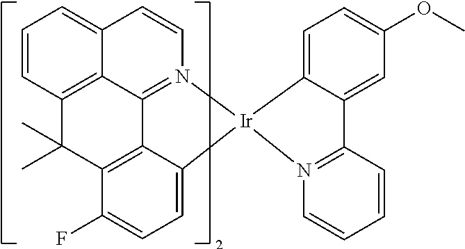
C1=CC2=C3C(=C1)C=CN1=C3C3=C(C(F)=CC=C3[Ir]13C1=CC=C(OC)C=C1C1=N3C=CC=C1)C2(C)C
